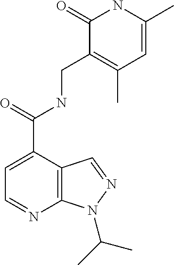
C12=C(C(C(=O)NCC3=C(C)C=C(C)NC3=O)=CC=N1)C=NN2C(C)C
